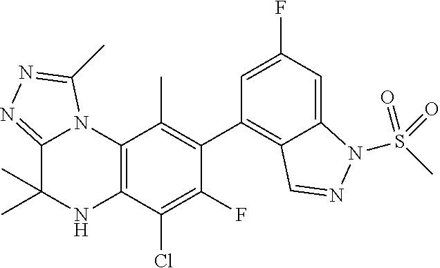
C1(C2=C3C(=CC(F)=C2)N(S(C)(=O)=O)N=C3)=C(C)C2=C(C(Cl)=C1F)NC(C)(C)C1=NN=C(C)N21
